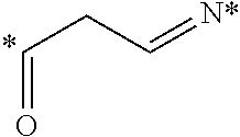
C(C=O)C=[N*]
